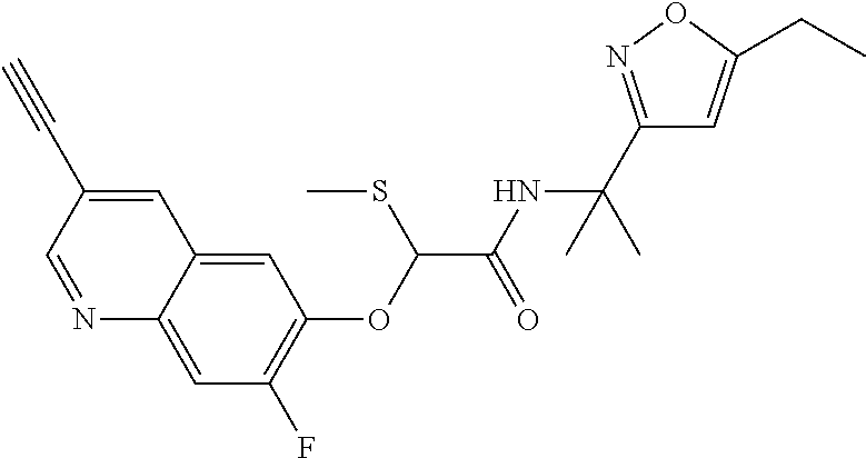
N1=CC(C#C)=CC2=CC(OC(C(NC(C)(C)C3=NOC(CC)=C3)=O)SC)=C(F)C=C12
